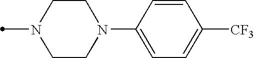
C1(N2CCN(C)CC2)=CC=C([CF3])C=C1
